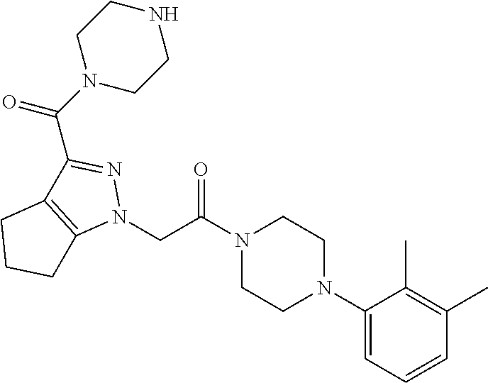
C(C(N1CCN(C2=CC=CC(C)=C2C)CC1)=O)N1N=C(C(N2CCNCC2)=O)C2=C1CCC2
